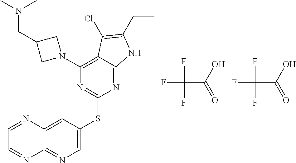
FC(C(O)=O)(F)F.C1=C(SC2=NC(N3CC(CN(C)C)C3)=C3C(=N2)NC(CC)=C3Cl)C=C2C(=N1)N=CC=N2.FC(C(O)=O)(F)F
